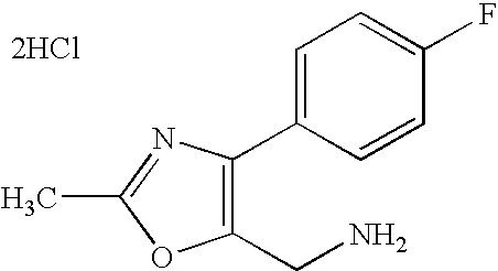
C1(CN)=C(C2=CC=C(F)C=C2)N=C(C)O1.[2HCl]
